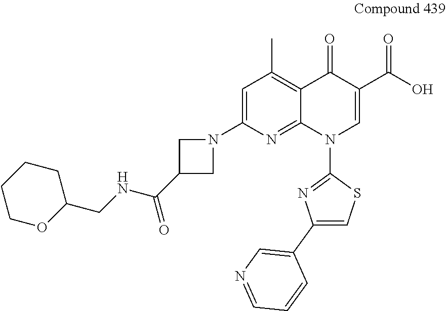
C1=C(N2CC(C(NCC3CCCCO3)=O)C2)N=C2C(=C1C)C(=O)C(C(O)=O)=CN2C1=NC(C2=CN=CC=C2)=CS1
